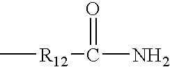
C[R12]C(N)=O
